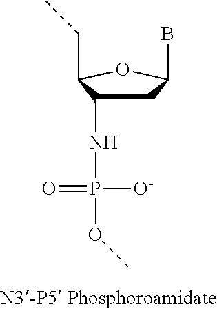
C1C(NP(=O)([O-])OC)C(CC)OC1B
